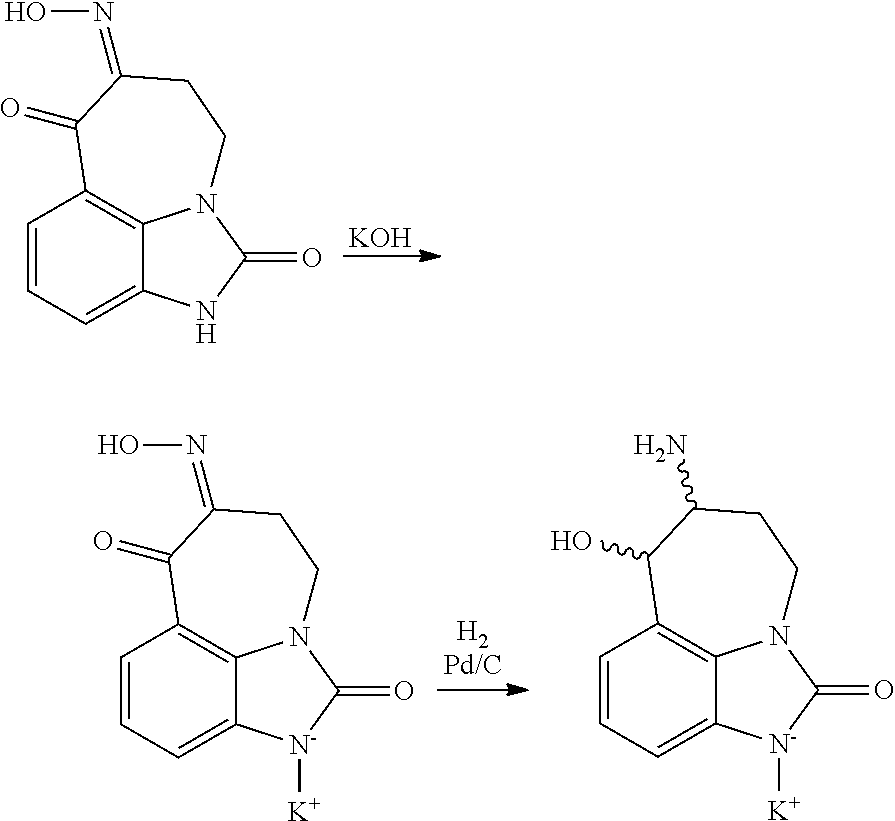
[KOH].C1=CC=C2C3=C1C(=O)C(=NO)CCN3C(=O)N2.C1=CC=C2C3=C1C(=O)C(=NO)CCN3C(=O)[N-]2[K].C1=CC=C2C3=C1C(O)C(N)CCN3C(=O)[N-]2[K]
